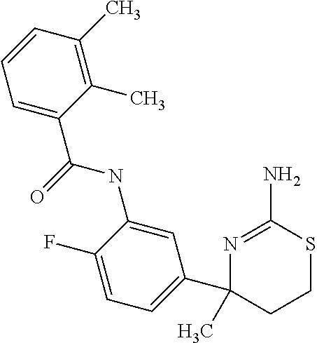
C1=C(NC(C2=CC=CC(C)=C2C)=O)C(F)=CC=C1C1(C)CCSC(N)=N1
